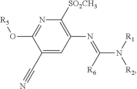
C1(C#N)=CC(N=C(N([R1])[R2])[R6])=C([SO2CH3])N=C1O[R5]
